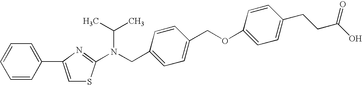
C1=CC(C2=CSC(N(CC3=CC=C(COC4=CC=C(CCC(O)=O)C=C4)C=C3)C(C)C)=N2)=CC=C1
